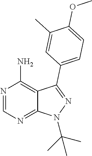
N1=CN=C2C(=C1N)C(C1=CC=C(OC)C(C)=C1)=NN2C(C)(C)C
